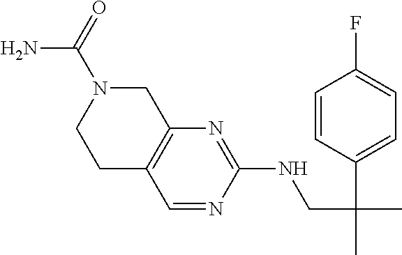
C1=NC(NCC(C)(C2=CC=C(F)C=C2)C)=NC2=C1CCN(C(N)=O)C2
